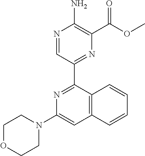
O(C(=O)C1=C(N)N=CC(C2=NC(N3CCOCC3)=CC3=C2C=CC=C3)=N1)C
